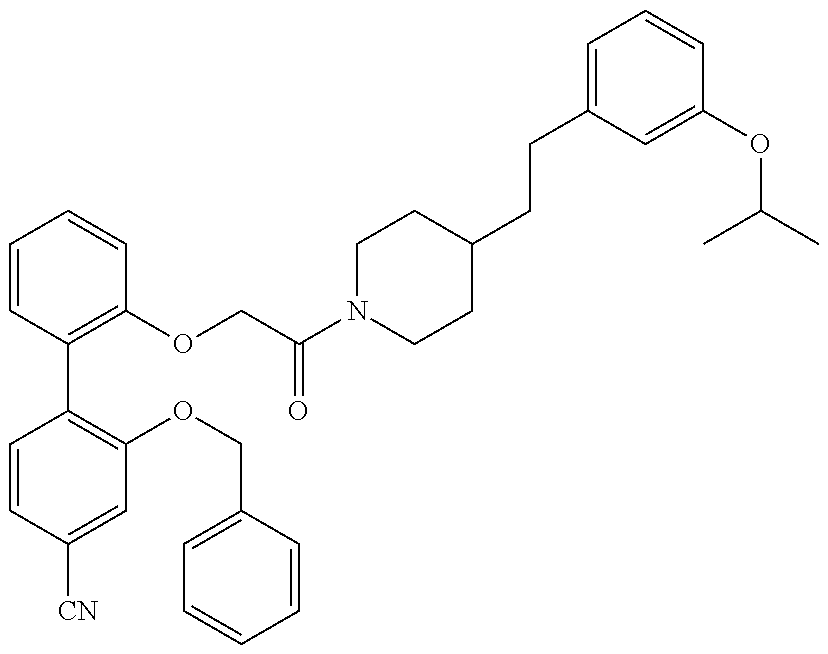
C1=CC([CN])=CC(OCC2=CC=CC=C2)=C1C1=C(OCC(N2CCC(CCC3=CC=CC(OC(C)C)=C3)CC2)=O)C=CC=C1
